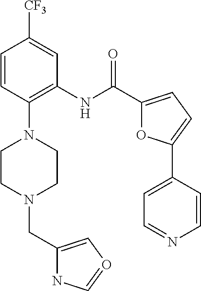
C1=CC(N2CCN(CC3=CO=CN3)CC2)=C(NC(C2=CC=C(C3=CC=NC=C3)O2)=O)C=C1[CF3]
